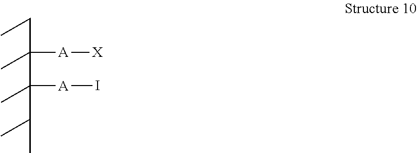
C([A][X])(CC)(C([A]I)(C(C)C)C)C
